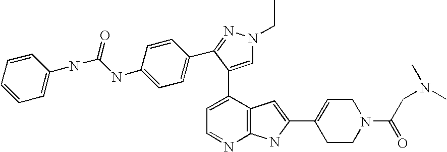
C1=C(C2=CN(CC)N=C2C2=CC=C(NC(=O)NC3=CC=CC=C3)C=C2)C2=C(N=C1)NC(C1=CCN(C(CN(C)C)=O)CC1)=C2
